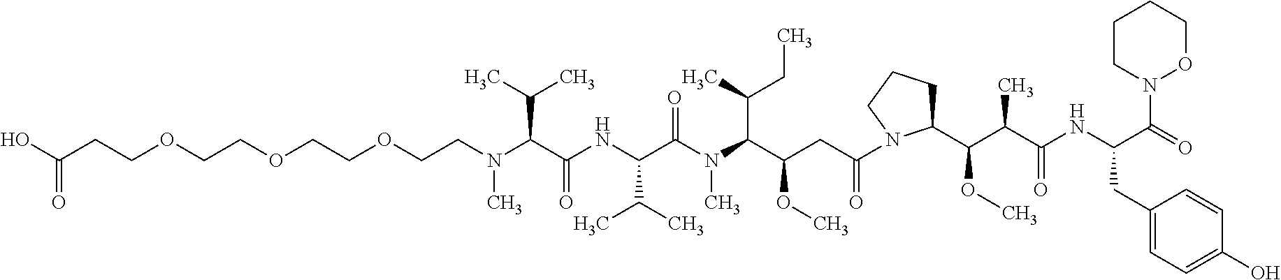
C(OCCOCCN(C(C(NC(C(N(C(C(CC(=O)N1C(C(C(C(NC(C(=O)N2OCCCC2)CC2=CC=C(O)C=C2)=O)C)OC)CCC1)OC)C(C)CC)C)=O)C(C)C)=O)C(C)C)C)COCCC(O)=O
